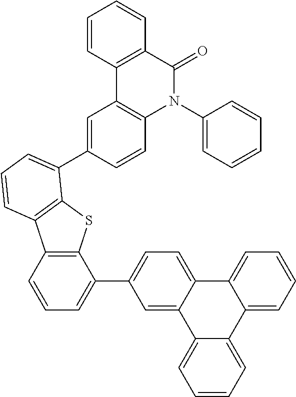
C1=CC=C2C(=C1)C1=CC=C(C3=CC=CC4=C3SC3=C4C=CC=C3C3=CC4=C(C=C3)N(C3=CC=CC=C3)C(=O)C3=C4C=CC=C3)C=C1C1=CC=CC=C21
